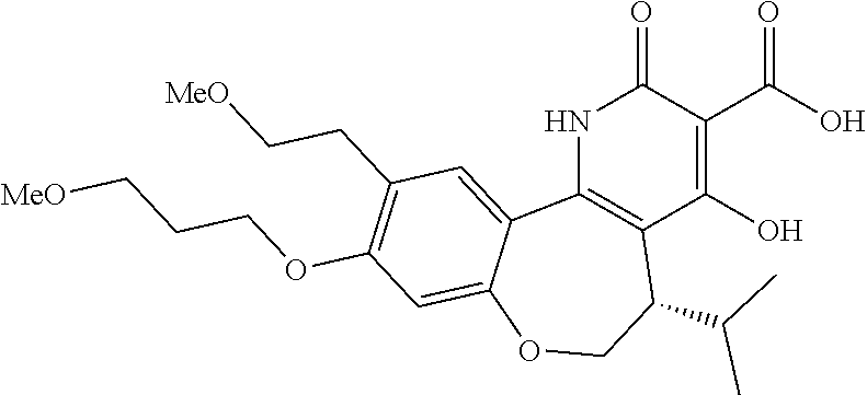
C12=C(NC(=O)C(C(O)=O)=C1O)C1=CC(CC[MeO])=C(OCCC[MeO])C=C1OCC2C(C)C
